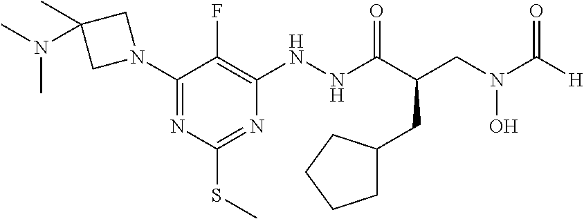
N1(C2=NC(SC)=NC(NNC(C(CN(C([H])=O)O)CC3CCCC3)=O)=C2F)CC(C)(N(C)C)C1
